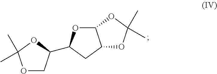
O1CC(C2OC3C(C2)OC(C)(C)O3)OC1(C)C
